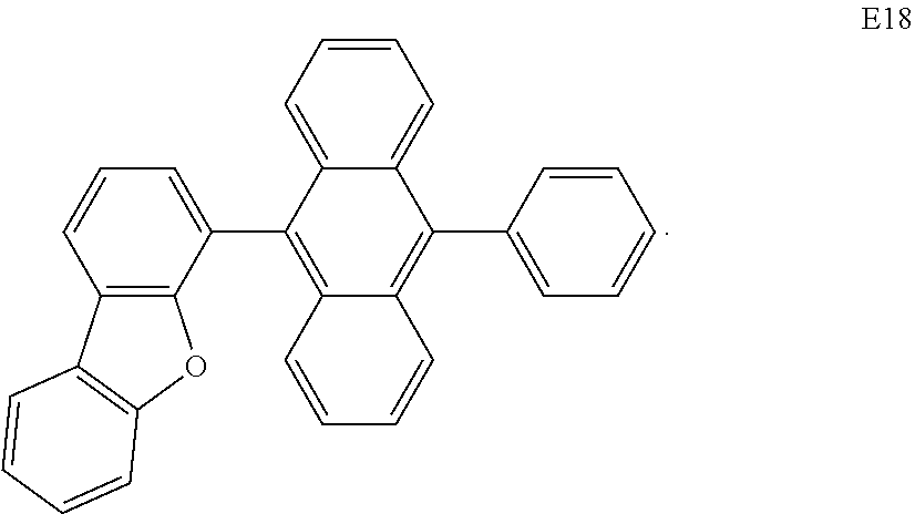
C1=CC=C(C2=C3C=CC=CC3=C(C3=CC=CC4=C3OC3=C4C=CC=C3)C3=CC=CC=C23)C=C1
